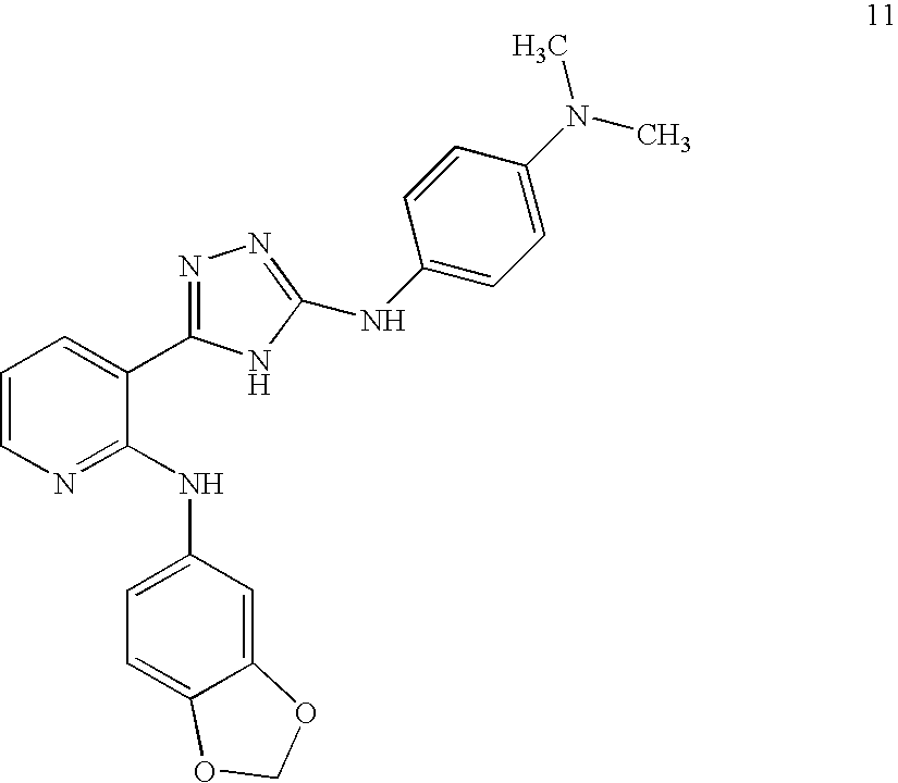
C1=CN=C(NC2=CC=C3C(=C2)OCO3)C(C2=NN=C(NC3=CC=C(N(C)C)C=C3)N2)=C1
